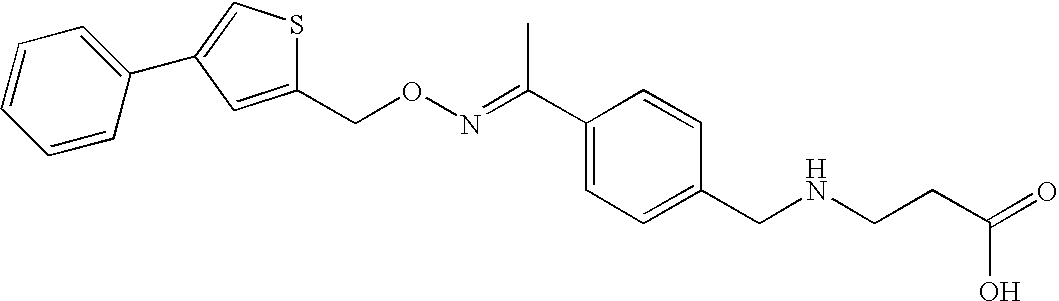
C1(CON=C(C2=CC=C(CNCCC(=O)O)C=C2)C)=CC(C2=CC=CC=C2)=CS1
